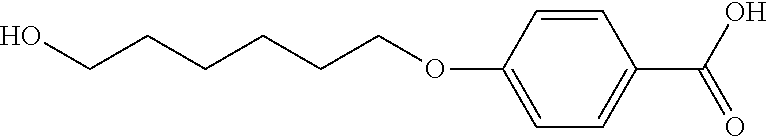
OCCCCCCOC1=CC=C(C(O)=O)C=C1
